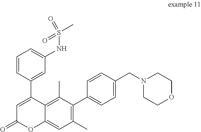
C1=CC(C2=CC(=O)OC3=CC(C)=C(C4=CC=C(CN5CCOCC5)C=C4)C(C)=C23)=CC(NS(=O)(=O)C)=C1
